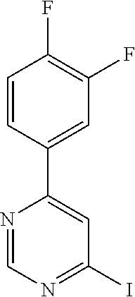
C1=CC(C2=CC(I)=NC=N2)=CC(F)=C1F
